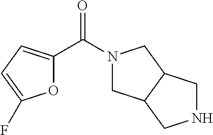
O1C(C(N2CC3C(C2)CNC3)=O)=CC=C1F
